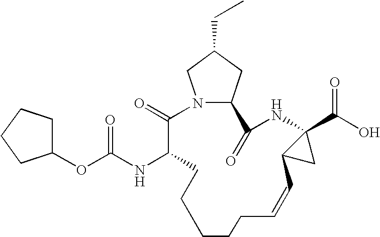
N12C(CC(CC)C1)C(=O)NC1(C(O)=O)C(C1)C=CCCCCCC(NC(OC1CCCC1)=O)C2=O
